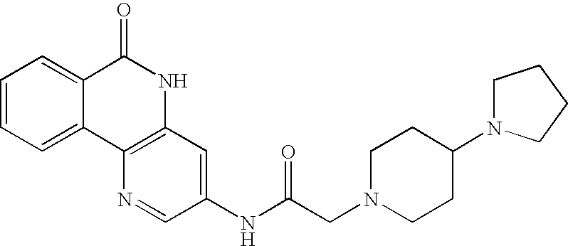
C1=CC=C2C(=C1)C(=O)NC1=C2N=CC(NC(CN2CCC(N3CCCC3)CC2)=O)=C1
